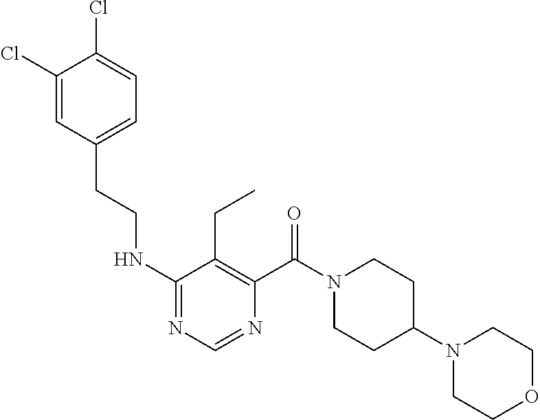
C1(Cl)=CC(CCNC2=NC=NC(C(N3CCC(N4CCOCC4)CC3)=O)=C2CC)=CC=C1Cl
